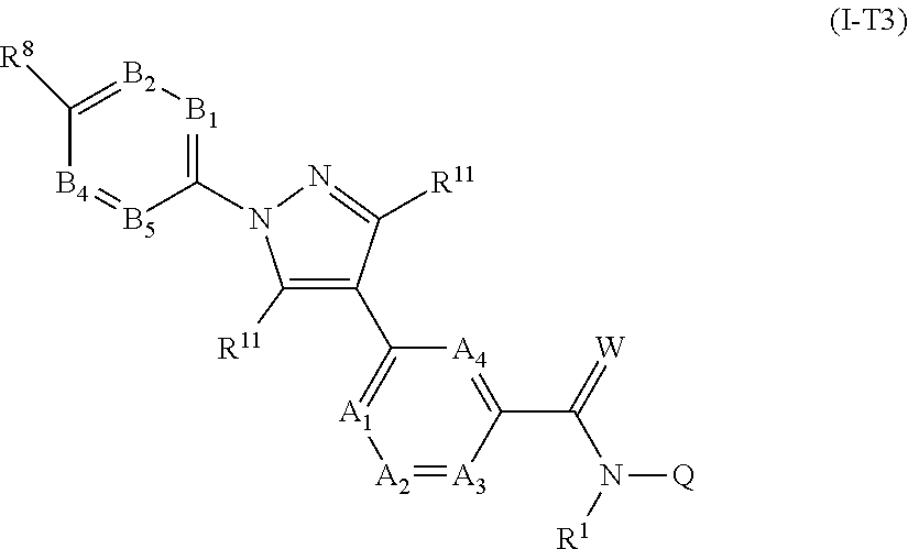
C1([R11])=C(C2=[A1][A2]=[A3]C(C(=[W])N([R1])[Q])=[A4]2)C([R11])=NN1C1=[B1][B2]=C([R8])[B4]=[B5]1
